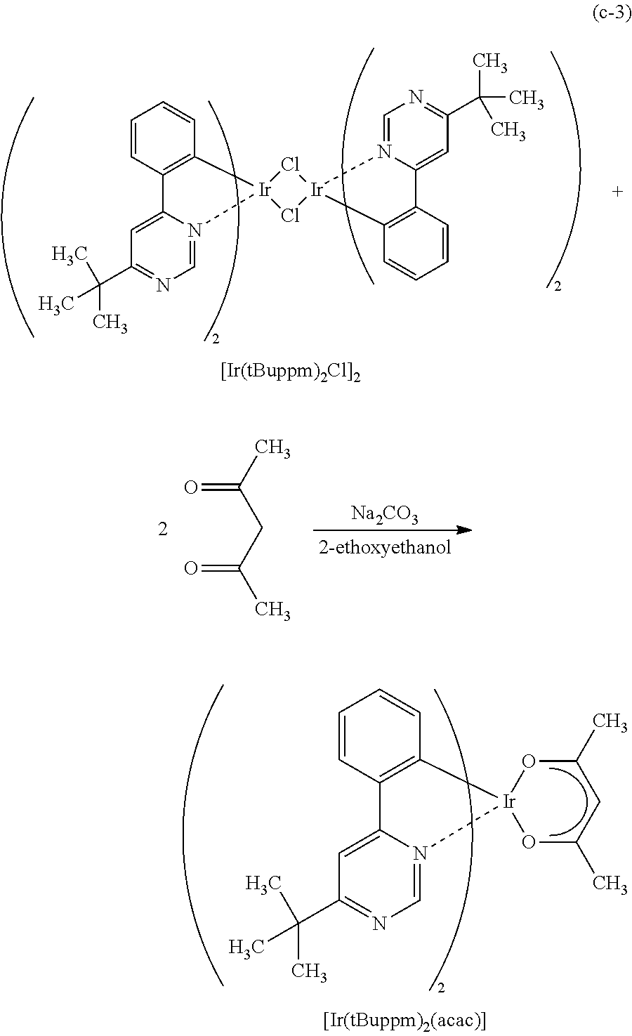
C1=C2N(=CN=C1C(C)(C)C)[Ir]1(C3=C2C=CC=C3)Cl[Ir]2(Cl1)C1=C(C=CC=C1)C1=CC(C(C)(C)C)=NC=N12.CC(=O)CC(=O)C.[Na2CO3].C1=C2N(=CN=C1C(C)(C)C)[Ir]1(C3=C2C=CC=C3)OC(C)CC(C)O1
